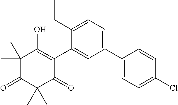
C1(C2=CC=C(Cl)C=C2)=CC=C(CC)C(C2=C(O)C(C)(C)C(=O)C(C)(C)C2=O)=C1
